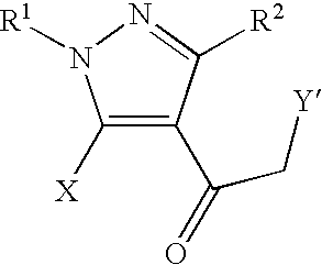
C1([X])=C(C(=O)C[Y])C([R2])=NN1[R1]
